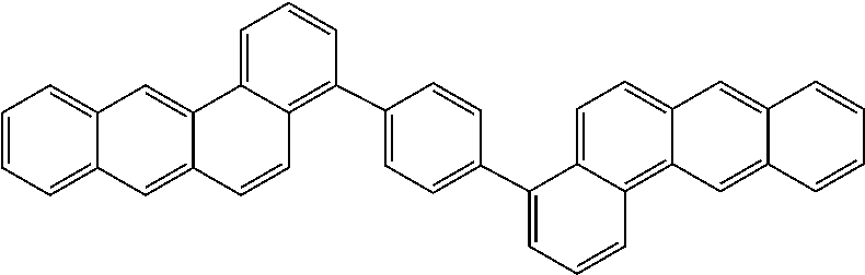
C12=C3C(=CC=C1C(C1=CC=C(C4=C5C(=CC=C4)C4=CC6=CC=CC=C6C=C4C=C5)C=C1)=CC=C2)C=C1C=CC=CC1=C3
